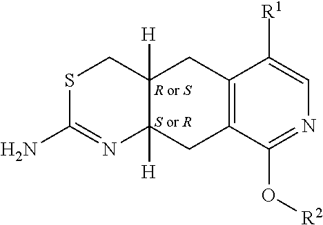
C12=C(C(O[R2])=NC=C1[R1])CC1([H])C([H])(C2)CSC(N)=N1.[R or S].[S or R]
